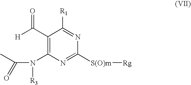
[H]C(C1=C(N([R3])C(C)=O)N=C([S(O)m][Rg])N=C1[R1])=O
